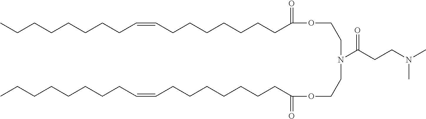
C(CCCCC=CCCCCCCCC(OCCN(CCOC(CCCCCCCC=CCCCCCCCC)=O)C(CCN(C)C)=O)=O)CCC
